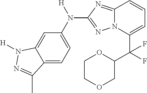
C12=CC=C(N([H])C3=NN4C(=N3)C=CC=C4C(F)(C3COCCO3)F)C=C1N([H])N=C2C
